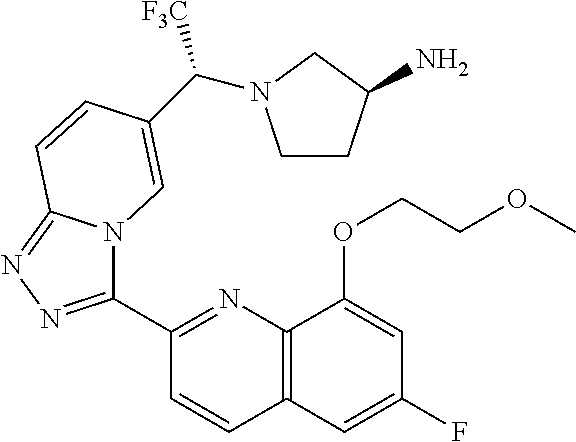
C1(C2=NN=C3N2C=C(C([F3C])N2CCC(N)C2)C=C3)=NC2=C(C=C1)C=C(F)C=C2OCCOC
